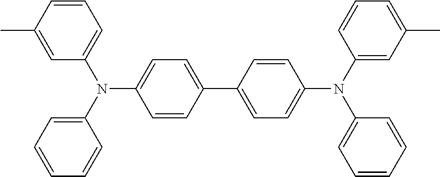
C1=CC(C)=CC(N(C2=CC=C(C3=CC=C(N(C4=CC=CC=C4)C4=CC(C)=CC=C4)C=C3)C=C2)C2=CC=CC=C2)=C1
